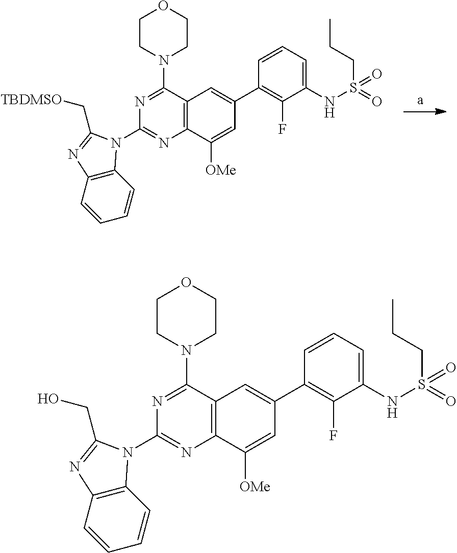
C12=C(C([OMe])=CC(C3=C(F)C(NS(CCC)(=O)=O)=CC=C3)=C1)N=C(N1C3=C(C=CC=C3)N=C1CO)N=C2N1CCOCC1.C12=C(C([OMe])=CC(C3=C(F)C(NS(CCC)(=O)=O)=CC=C3)=C1)N=C(N1C3=C(C=CC=C3)N=C1C[TBDMSO])N=C2N1CCOCC1
